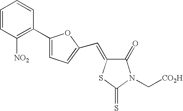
C1=CC([NO2])=C(C2=CC=C(C=C3C(=O)N(C[CO2H])C(=S)S3)O2)C=C1
